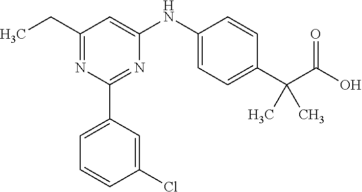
CCC1=NC(C2=CC=CC(Cl)=C2)=NC(NC2=CC=C(C(C(=O)O)(C)C)C=C2)=C1
